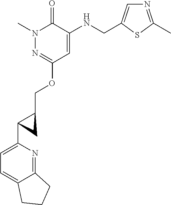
N1(C)N=C(OCC2C(C3=CC=C4C(=N3)CCC4)C2)C=C(NCC2=CN=C(C)S2)C1=O
